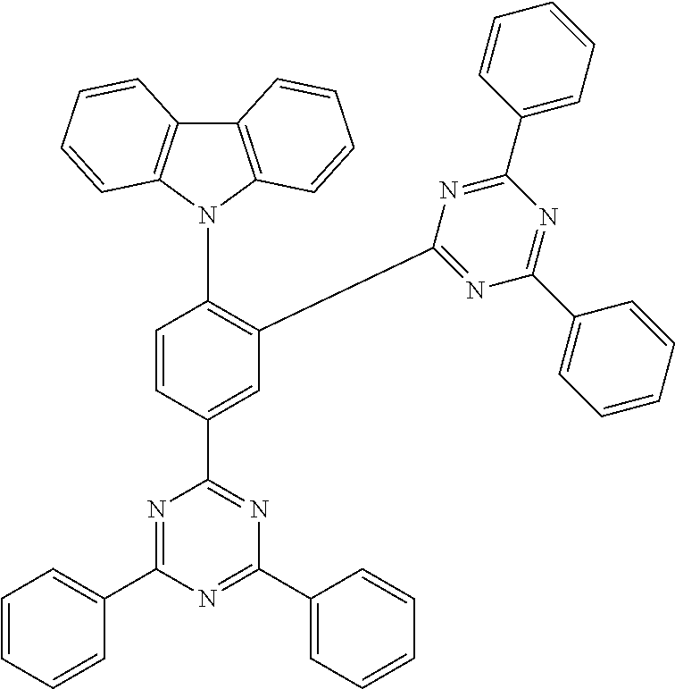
C12=C(N(C3=C(C4=NC(C5=CC=CC=C5)=NC(C5=CC=CC=C5)=N4)C=C(C4=NC(C5=CC=CC=C5)=NC(C5=CC=CC=C5)=N4)C=C3)C3=C1C=CC=C3)C=CC=C2
